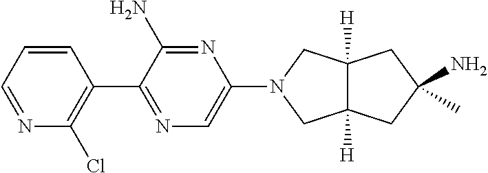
C1=CC=NC(Cl)=C1C1=NC=C(N2CC3([H])C([H])(C2)CC(N)(C)C3)N=C1N
